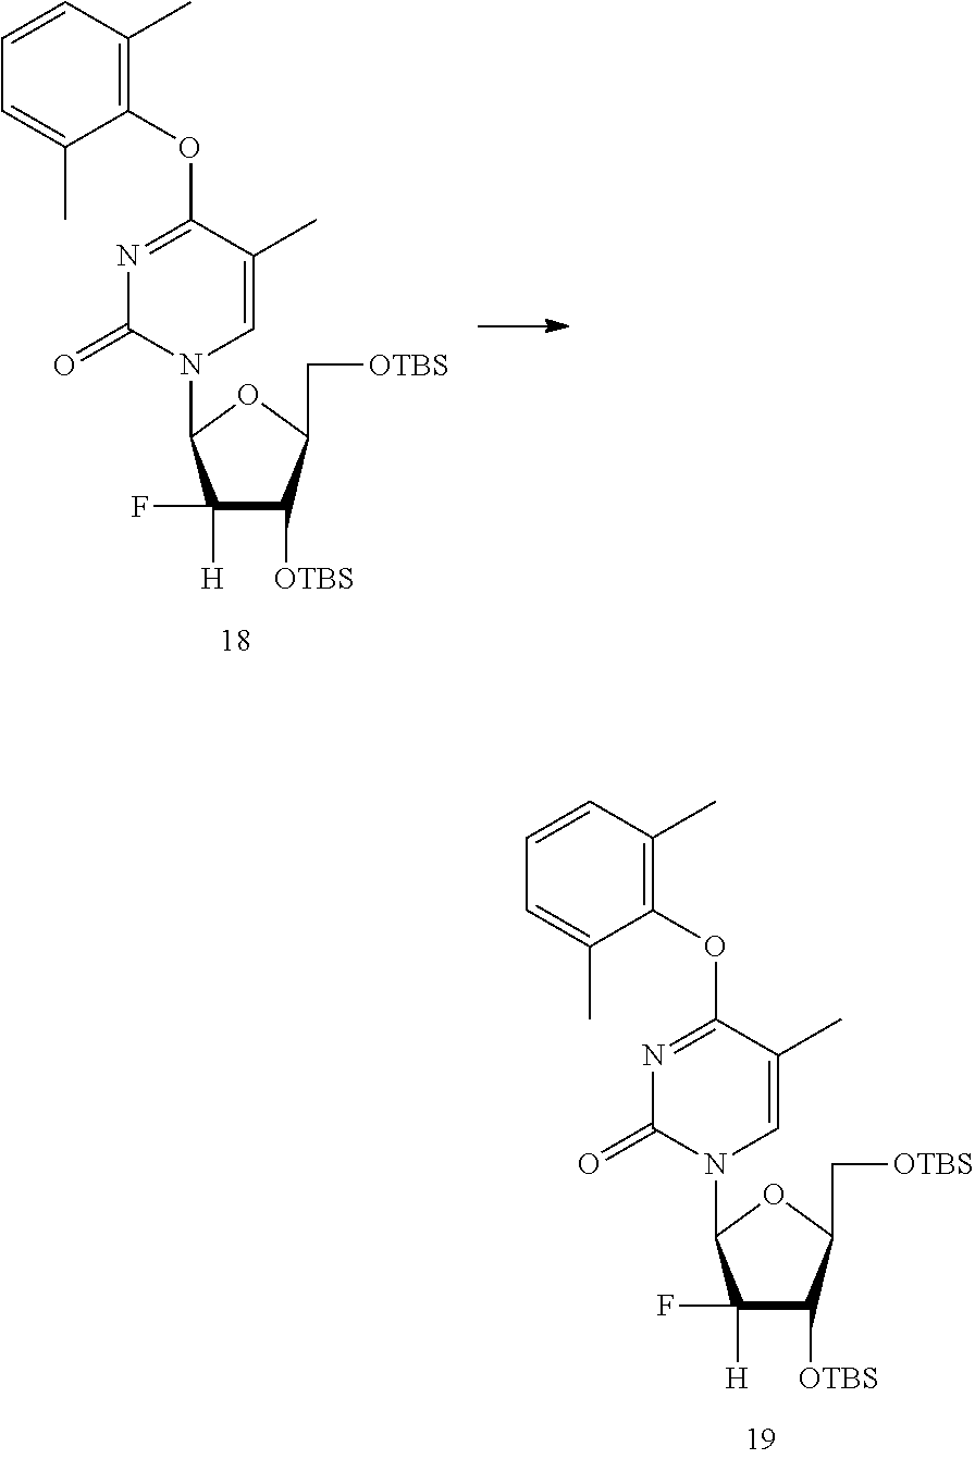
N1=C(OC2=C(C)C=CC=C2C)C(C)=CN(C2C(F)([H])C([OTBS])C(C[OTBS])O2)C1=O.N1=C(OC2=C(C)C=CC=C2C)C(C)=CN(C2C(F)([H])C([OTBS])C(C[OTBS])O2)C1=O
